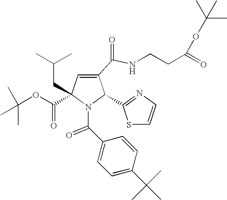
C1(C(NCCC(=O)OC(C)(C)C)=O)=CC(C(=O)OC(C)(C)C)(CC(C)C)N(C(C2=CC=C(C(C)(C)C)C=C2)=O)C1C1=NC=CS1
